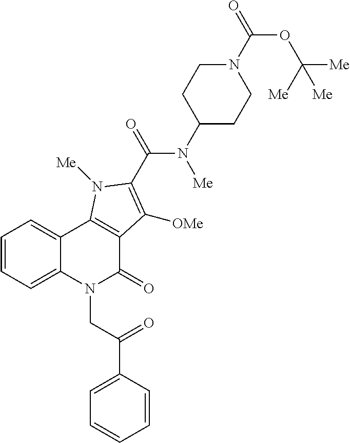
C1=CC(C(CN2C(=O)C3=C(C4=CC=CC=C24)N([Me])C(C(=O)N(C2CCN(C(OC([Me])([Me])[Me])=O)CC2)[Me])=C3[OMe])=O)=CC=C1
